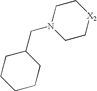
C1CCC(CN2CC[X2]CC2)CC1
